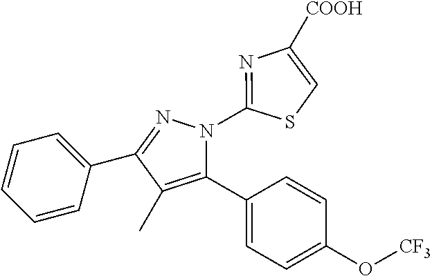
C1=CC=C(C2=NN(C3=NC([COOH])=CS3)C(C3=CC=C(O[CF3])C=C3)=C2C)C=C1
